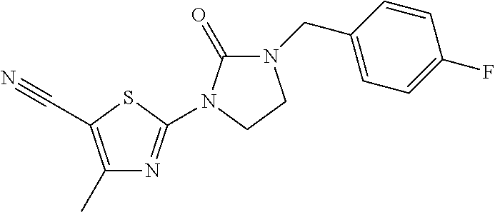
C1=C(CN2C(=O)N(C3=NC(C)=C(C#N)S3)CC2)C=CC(F)=C1
